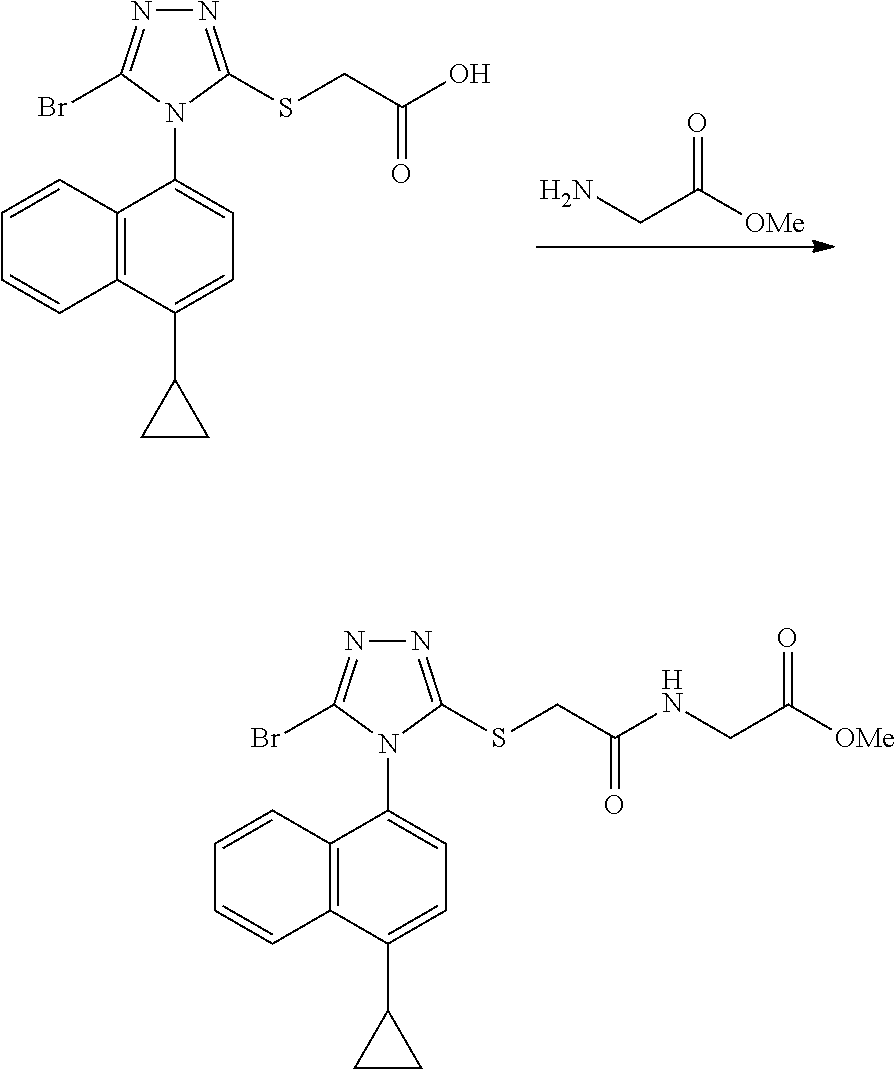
NCC([OMe])=O.C12=C(C(C3CC3)=CC=C1N1C(Br)=NN=C1SCC(O)=O)C=CC=C2.C12=C(C(C3CC3)=CC=C1N1C(Br)=NN=C1SCC(NCC([OMe])=O)=O)C=CC=C2
